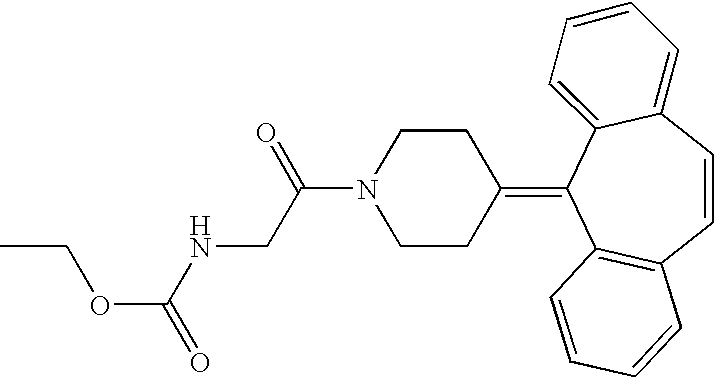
CCOC(=O)NCC(N1CCC(=C2C3=C(C=CC4=CC=CC=C24)C=CC=C3)CC1)=O
